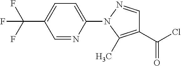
C1(C(Cl)=O)=C(C)N(C2=CC=C(C(F)(F)F)C=N2)N=C1
